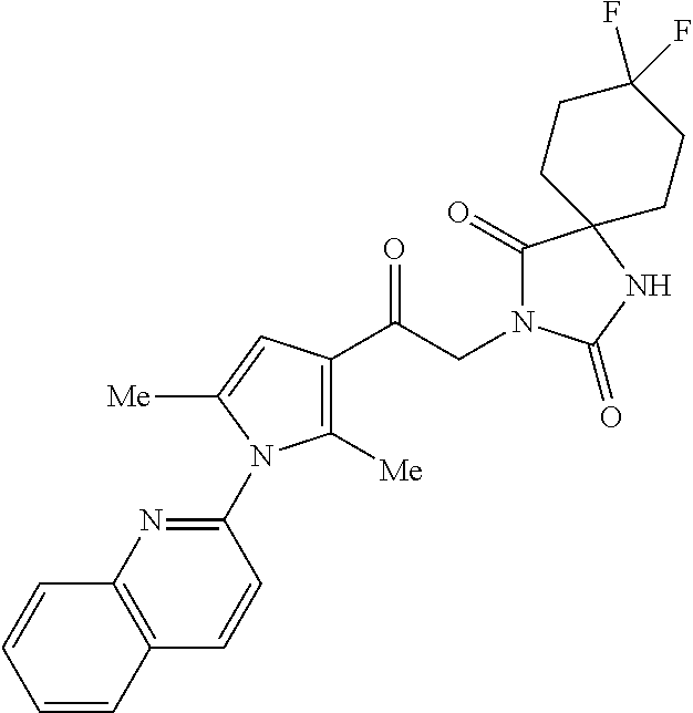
C1([Me])=C(C(CN2C(=O)C3(NC2=O)CCC(F)(F)CC3)=O)C=C([Me])N1C1=NC2=C(C=C1)C=CC=C2
